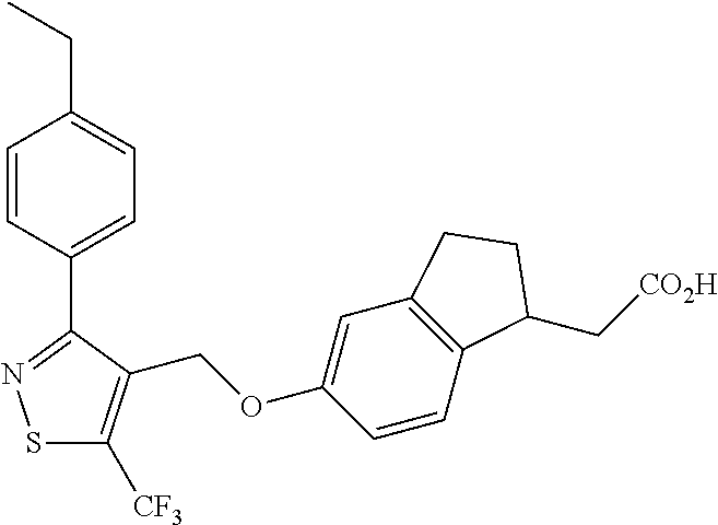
S1C([CF3])=C(COC2=CC3=C(C=C2)C(C[CO2H])CC3)C(C2=CC=C(CC)C=C2)=N1
